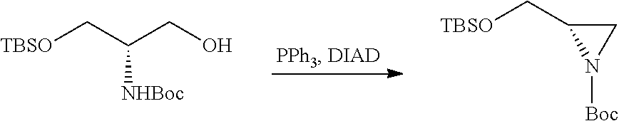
[TBSO]CC(CO)[NHBoc].[TBSO]CC1N([Boc])C1
